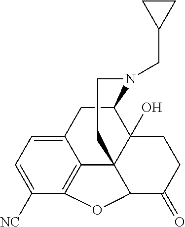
C12CC3=CC=C([NC])C4=C3C3(C1(O)CCC(=O)C3O4)CCN2CC1CC1
